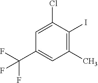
C1(C)=C(I)C(Cl)=CC(C(F)(F)F)=C1
